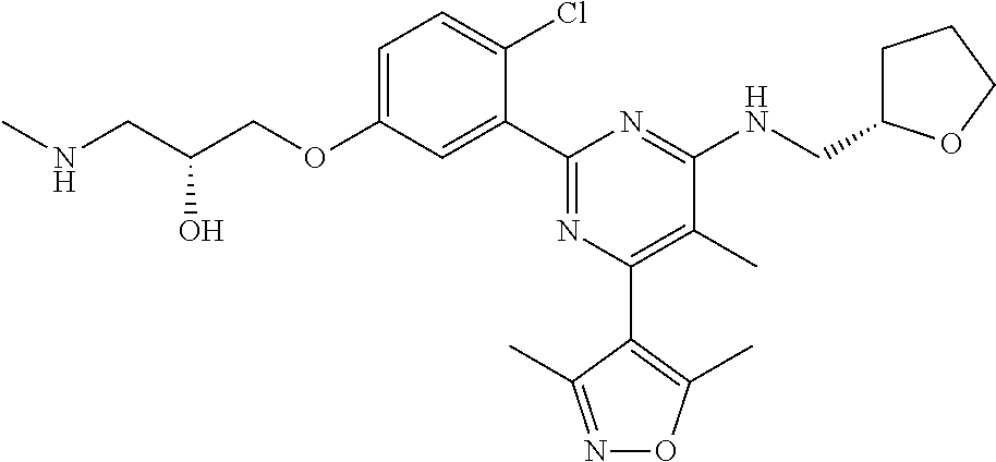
C1=C(OCC(CNC)O)C=C(C2=NC(C3=C(C)ON=C3C)=C(C)C(NCC3CCCO3)=N2)C(Cl)=C1
